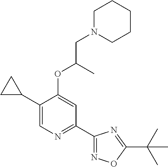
C1(C2CC2)=CN=C(C2=NOC(C(C)(C)C)=N2)C=C1OC(CN1CCCCC1)C
